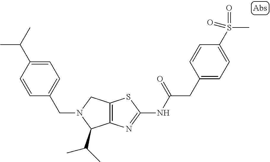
C12=C(N=C(NC(CC3=CC=C(S(C)(=O)=O)C=C3)=O)S1)C(C(C)C)N(CC1=CC=C(C(C)C)C=C1)C2
